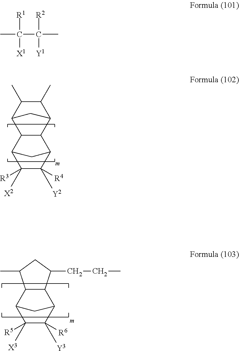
C1([R5])([X3])C([R6])([Y3])C2C3C(C1C2)C(C)CC3CCC.C1(C)C(C)C2CC1C1C3C([R3])([X2])C([R4])([Y2])C(C21)C3.CC([R1])([X1])C([R2])([Y1])C
